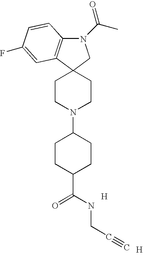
N1(C(C)=O)C2=C(C3(C1)CCN(C1CCC(C(NCC#C)=O)CC1)CC3)C=C(F)C=C2.[H].[H]
